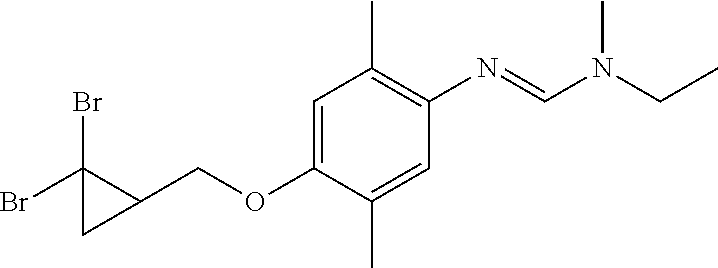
C1(COC2=CC(C)=C(N=CN(CC)C)C=C2C)C(Br)(Br)C1
